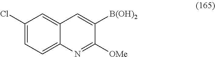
C1(Cl)=CC=C2C(=C1)C=C([B(OH)2])C([OMe])=N2
